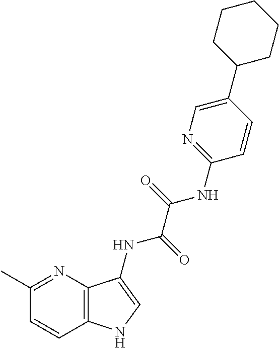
C1(NC(C(=O)NC2=CNC3=C2N=C(C)C=C3)=O)=NC=C(C2CCCCC2)C=C1
